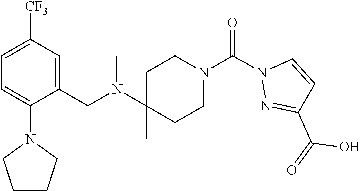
C1=C([CF3])C=C(CN(C2(C)CCN(C(N3N=C(C(=O)O)C=C3)=O)CC2)C)C(N2CCCC2)=C1
